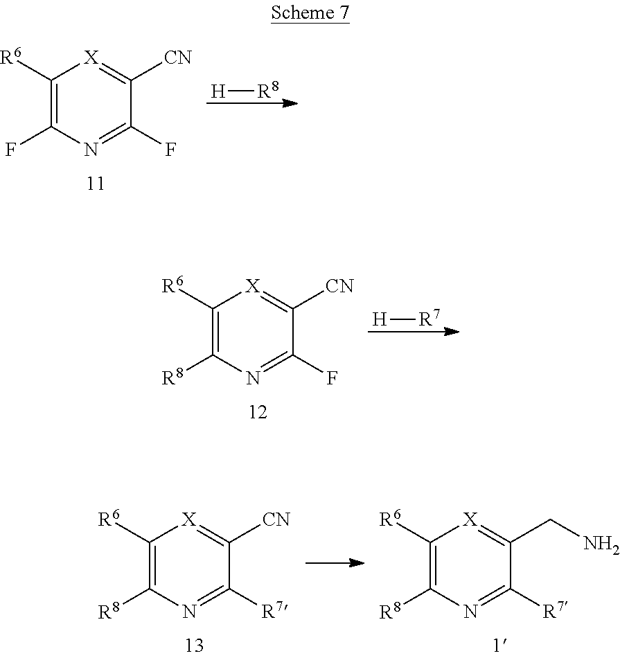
C1([R6])=C(F)N=C(F)C([CN])=[X]1.[H][R8].[H][R7].C1([R6])=C([R8])N=C(F)C([CN])=[X]1.C1([R6])=C([R8])N=C([R7])C([CN])=[X]1.C1([R6])=C([R8])N=C([R7])C(CN)=[X]1
